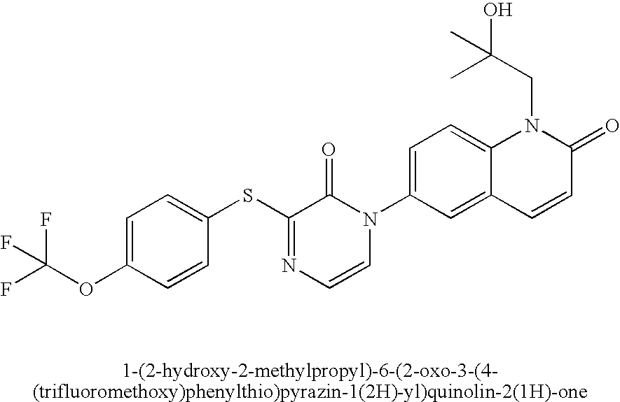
C1(SC2=NC=CN(C3=CC=C4C(=C3)C=CC(=O)N4CC(O)(C)C)C2=O)=CC=C(OC(F)(F)F)C=C1
